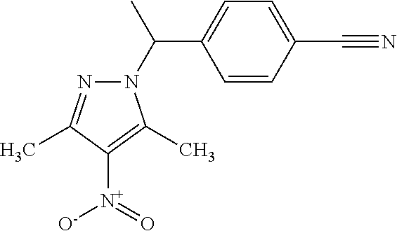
C1=C(C#N)C=CC(C(N2N=C(C)C([N+]([O-])=O)=C2C)C)=C1
